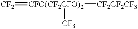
[CF2]=[CFO(CF2CFO)2]([CF2CF2CF3])[CF3]
